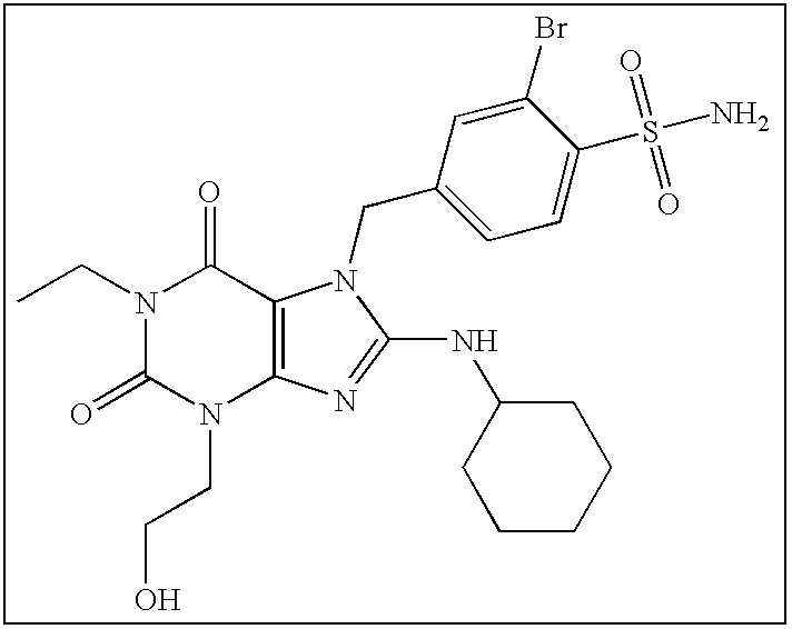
C(N1C(=O)N(CCO)C2=C(C1=O)N(CC1=CC=C(S(N)(=O)=O)C(Br)=C1)C(NC1CCCCC1)=N2)C
